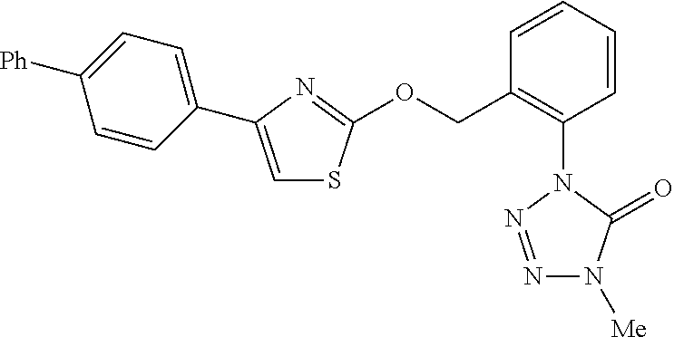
C1=CC(C2=CSC(OCC3=C(N4N=NN([Me])C4=O)C=CC=C3)=N2)=CC=C1[Ph]
